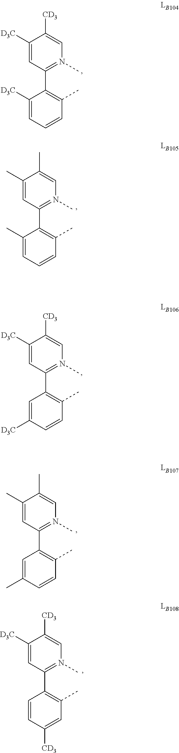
C1([D3C])=CC(C2=C(C)C=CC([D3C])=C2)=N(C)C=C1[CD3].C1([D3C])=CC(C2=C(C)C=CC=C2[D3C])=N(C)C=C1[CD3].C1(C)=CC(C2=C(C)C=CC=C2C)=N(C)C=C1C.C1(C)=CC(C2=C(C)C=CC(C)=C2)=N(C)C=C1C.C1([D3C])=CC(C2=C(C)C=C([CD3])C=C2)=N(C)C=C1[CD3]
